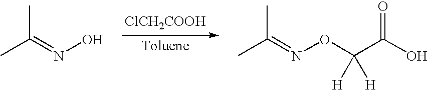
CC(=NOC(C(O)=O)([H])[H])C.CC(=NO)C.[ClCH2COOH]
